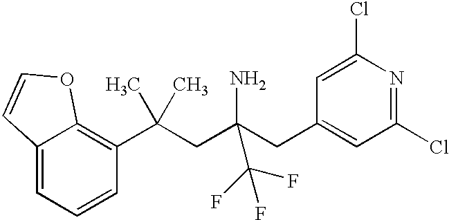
C1(C(CC(CC2=CC(Cl)=NC(Cl)=C2)(N)C(F)(F)F)(C)C)=C2C(=CC=C1)C=CO2
